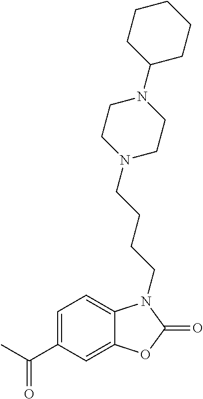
C1=C(C(C)=O)C=C2C(=C1)N(CCCCN1CCN(C3CCCCC3)CC1)C(=O)O2
